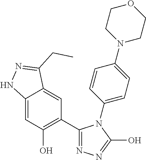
C12=CC(O)=C(C3=NN=C(O)N3C3=CC=C(N4CCOCC4)C=C3)C=C1C(CC)=NN2
